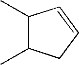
C1(C)C(C)CC=C1
